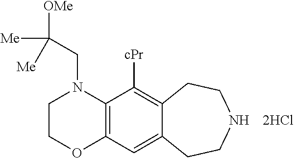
C1COC2=C(N1CC([OMe])([Me])[Me])C([cPr])=C1C(=C2)CCNCC1
